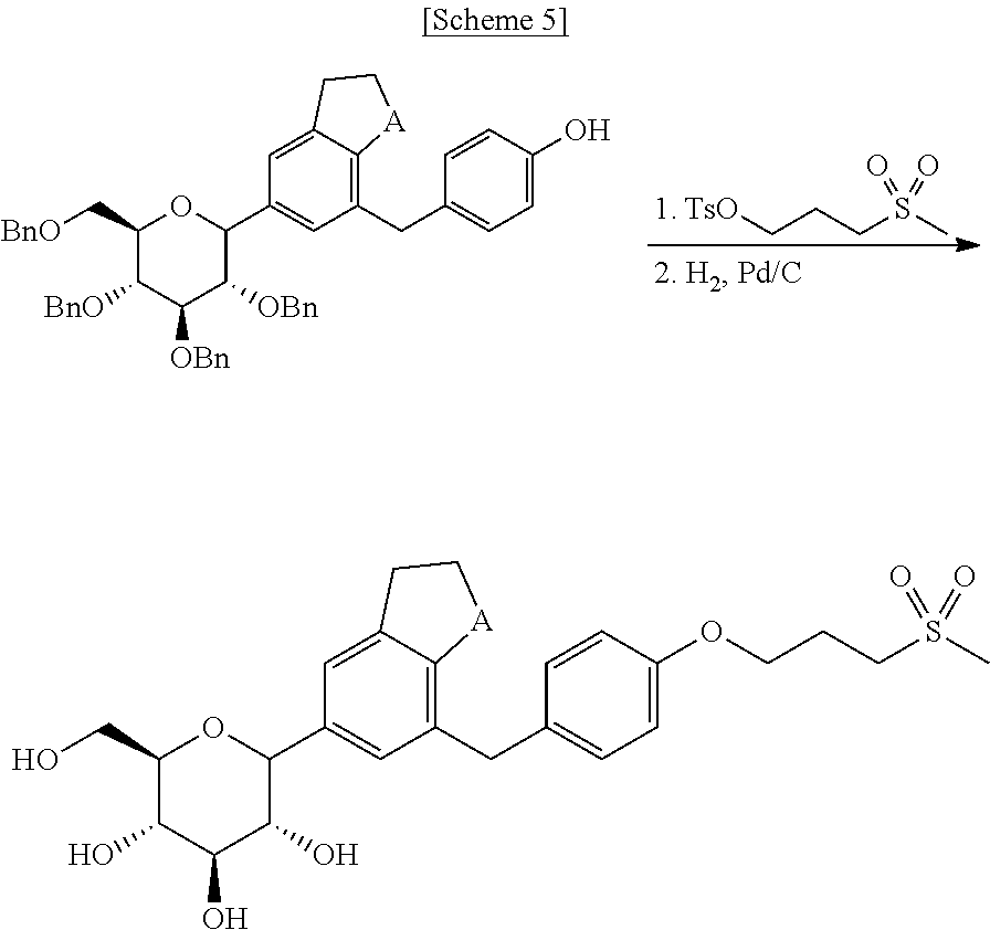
[TsO]CCCS(C)(=O)=O.C1(C[BnO])C([BnO])C([OBn])C([OBn])C(C2=CC(CC3=CC=C(O)C=C3)=C3C(=C2)CC[A]3)O1.C1(CO)C(O)C(O)C(O)C(C2=CC(CC3=CC=C(OCCCS(C)(=O)=O)C=C3)=C3C(=C2)CC[A]3)O1
